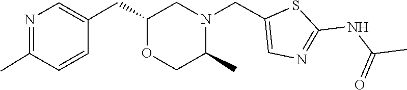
O1CC(C)N(CC2=CN=C(NC(C)=O)S2)CC1CC1=CN=C(C)C=C1
